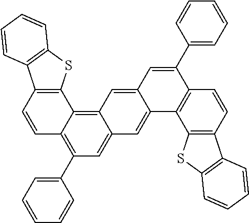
C1=CC2=C(C3=C4C(=CC(C5=CC=CC=C5)=C13)C=C1C(=C4)C=C(C3=CC=CC=C3)C3=C1C1=C(C=C3)C3=C(S1)C=CC=C3)SC1=C2C=CC=C1
